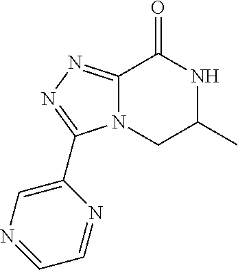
C12=NN=C(C3=CN=CC=N3)N1CC(C)NC2=O
